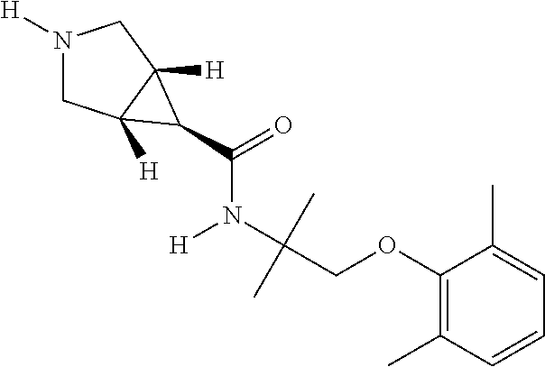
C1N([H])CC2([H])C1([H])C2C(=O)N(C(COC1=C(C)C=CC=C1C)(C)C)[H]
